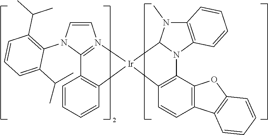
N12C3=C(C=CC4=C3OC3=C4C=CC=C3)[Ir]3(C1N(C)C1=C2C=CC=C1)C1=C(C2=N3C=CN2C2=C(C(C)C)C=CC=C2C(C)C)C=CC=C1
